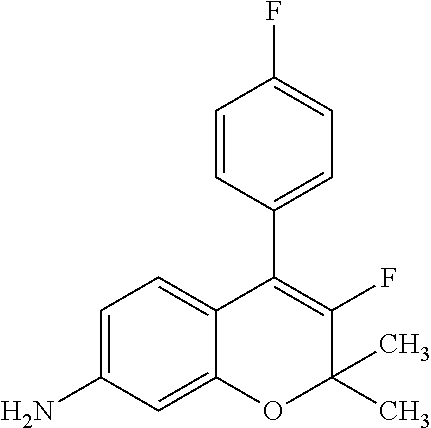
C1=C(N)C=C2C(=C1)C(C1=CC=C(F)C=C1)=C(F)C(C)(C)O2
